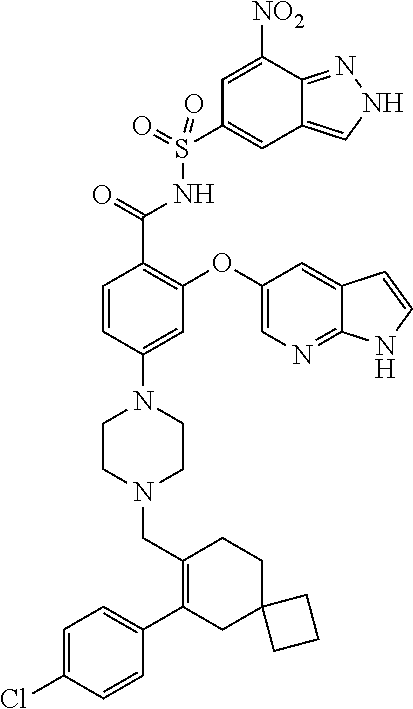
C1=C(Cl)C=CC(C2=C(CN3CCN(C4=CC(OC5=CN=C6C(=C5)C=CN6)=C(C(=O)NS(C5=CC6=CNN=C6C([NO2])=C5)(=O)=O)C=C4)CC3)CCC3(C2)CCC3)=C1
